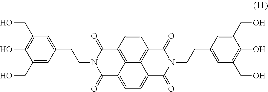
C1=CC2=C3C4=C1C(=O)N(CCC1=CC(CO)=C(O)C(CO)=C1)C(=O)C4=CC=C3C(=O)N(CCC1=CC(CO)=C(O)C(CO)=C1)C2=O
